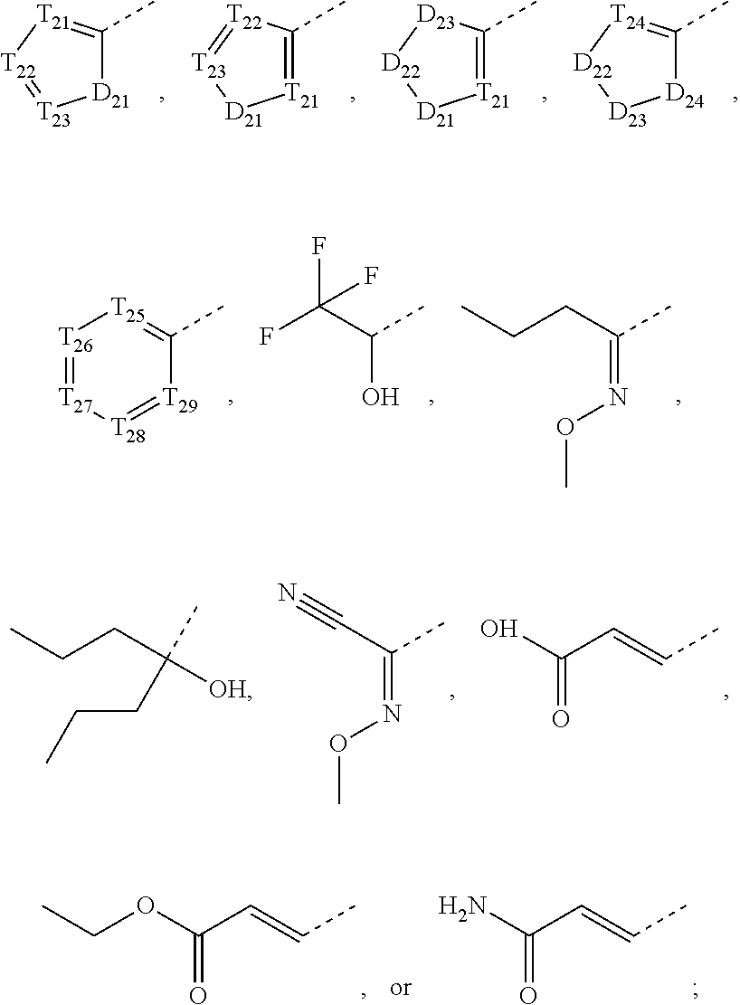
CC1=[T21][T22]=[T23][D21]1.CC1=[T21][D21][T23]=[T22]1.CC1=[T21][D21][D22][D23]1.CC1=[T24][D22][D23][D24]1.[T26]1=[T27][T28]=[T29]C(C)=[T25]1.OC(C(F)(F)F)C.N(=C(CCC)C)OC.[OH]C(CCC)(C)CCC.N(=C(C#N)C)OC.CC=CC(O)=O.CC=CC(OCC)=O.CC=CC(N)=O
